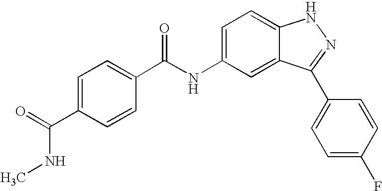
N(C1=CC=C2C(=C1)C(C1=CC=C(F)C=C1)=NN2)C(=O)C1=CC=C(C(=O)NC)C=C1
